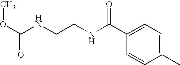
C(NCCNC(C1=CC=C(C)C=C1)=O)(OC)=O
